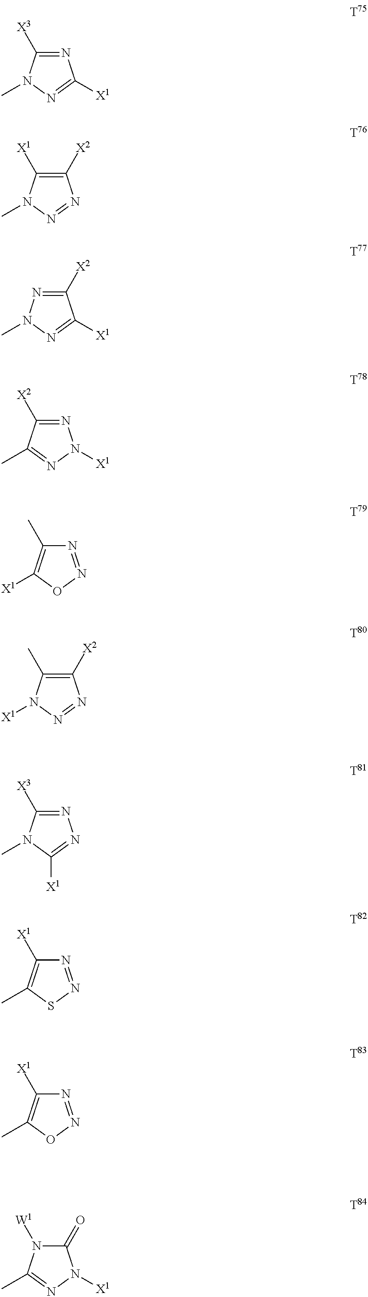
N1=NSC(C)=C1[X1].N1=NOC(C)=C1[X1].N1=C([X3])N(C)N=C1[X1].C1([X2])=C([X1])N(C)N=N1.C1([X2])=NN(C)N=C1[X1].N1=C([X2])C(C)=NN1[X1].N1=NOC([X1])=C1C.C1([X2])=C(C)N([X1])N=N1.N1=C([X3])N(C)C([X1])=N1.C1(=O)N([W1])C(C)=NN1[X1]
